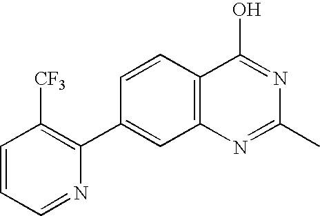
C1=CC=NC(C2=CC3=C(C=C2)C(O)=NC(C)=N3)=C1[CF3]
